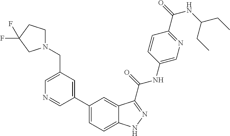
C1(CN2CCC(F)(F)C2)=CN=CC(C2=CC=C3C(=C2)C(C(NC2=CN=C(C(=O)NC(CC)CC)C=C2)=O)=NN3)=C1
